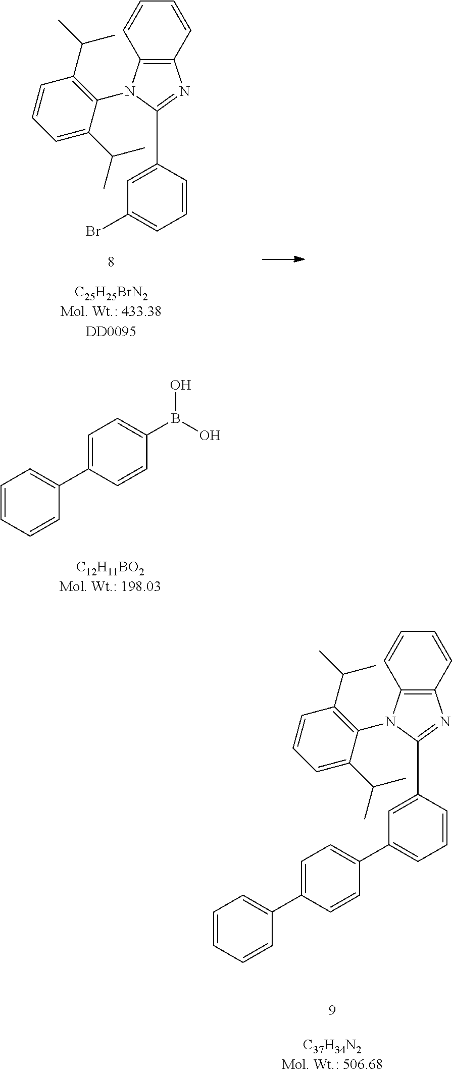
C12=C(N=C(C3=CC(C4=CC=C(C5=CC=CC=C5)C=C4)=CC=C3)N1C1=C(C(C)C)C=CC=C1C(C)C)C=CC=C2.C12=C(N=C(C3=CC(Br)=CC=C3)N1C1=C(C(C)C)C=CC=C1C(C)C)C=CC=C2.C1=CC=CC(C2=CC=C(B(O)O)C=C2)=C1
